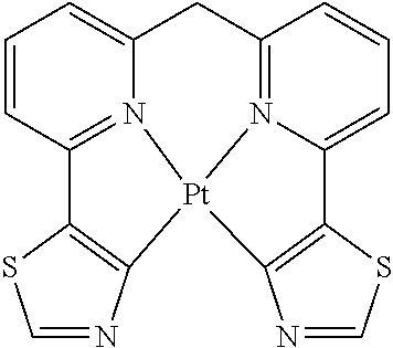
N1=CSC2=C1[Pt]13N4=C2C=CC=C4CC2=N1C(=CC=C2)C1=C3N=CS1
